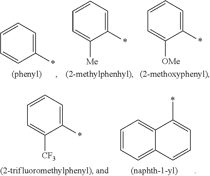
C1(*)=CC=CC=C1.C1(*)=CC=CC=C1[Me].C1(*)=CC=CC=C1[OMe].C1(*)=CC=CC=C1[CF3].C1=CC=C2C(=C1)C(*)=CC=C2
